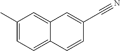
C1(C)=CC=C2C(=C1)C=C(C#N)C=C2
